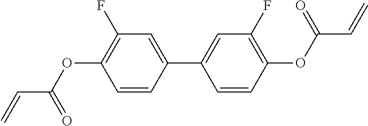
C1=C(C2=CC(F)=C(OC(C=C)=O)C=C2)C=CC(OC(C=C)=O)=C1F
